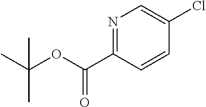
N1=C(C(OC(C)(C)C)=O)C=CC(Cl)=C1
